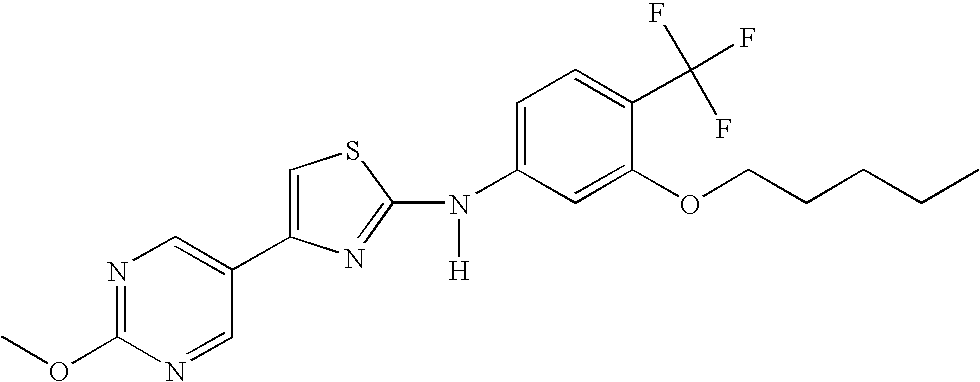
N1=C(OC)N=CC(C2=CSC(N(C3=CC=C(C(F)(F)F)C(OCCCCC)=C3)[H])=N2)=C1
